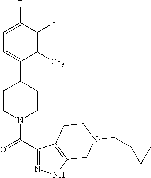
C1=C(F)C(F)=C([CF3])C(C2CCN(C(C3=NNC4=C3CCN(CC3CC3)C4)=O)CC2)=C1
